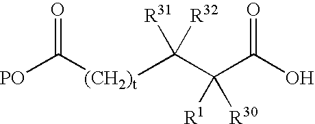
[(CH2)t](C(C(C(O)=O)([R1])[R30])([R31])[R32])C([PO])=O
